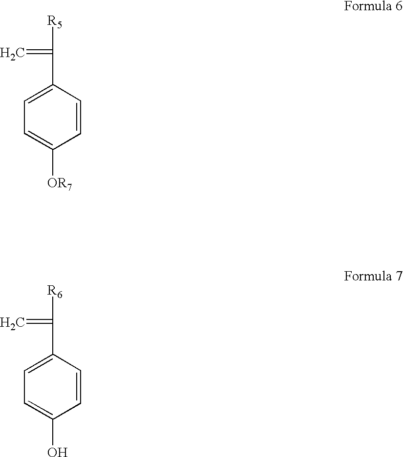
C1(C(=C)[R5])=CC=C([OR7])C=C1.C1(C(=C)[R6])=CC=C(O)C=C1
